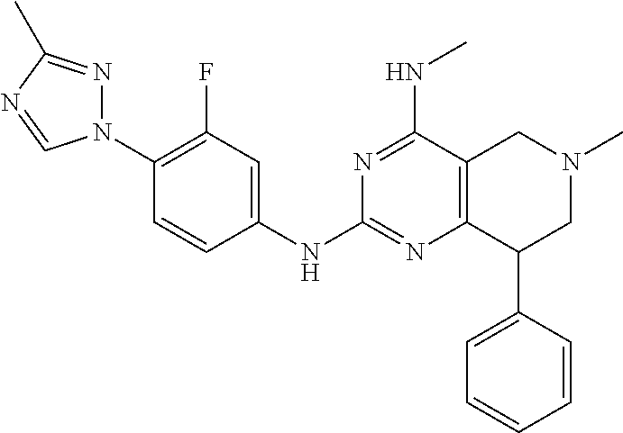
C1(N2N=C(C)N=C2)=C(F)C=C(NC2=NC3=C(C(NC)=N2)CN(C)CC3C2=CC=CC=C2)C=C1
